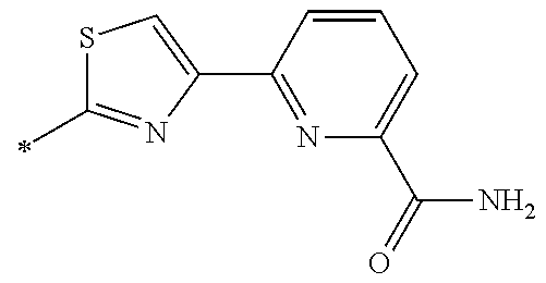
S1C(C)=NC(C2=NC(C(N)=O)=CC=C2)=C1
